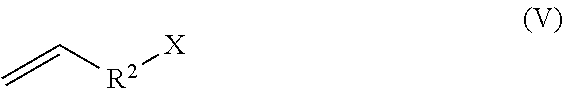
C=C[R2][X]
